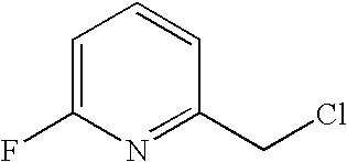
C1=C(F)N=C(CCl)C=C1
